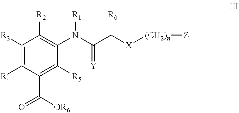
C1([R3])=C([R4])C(C([OR6])=O)=C([R5])C(N(C(C([X][(CH2)n][Z])[R0])=[Y])[R1])=C1[R2]
